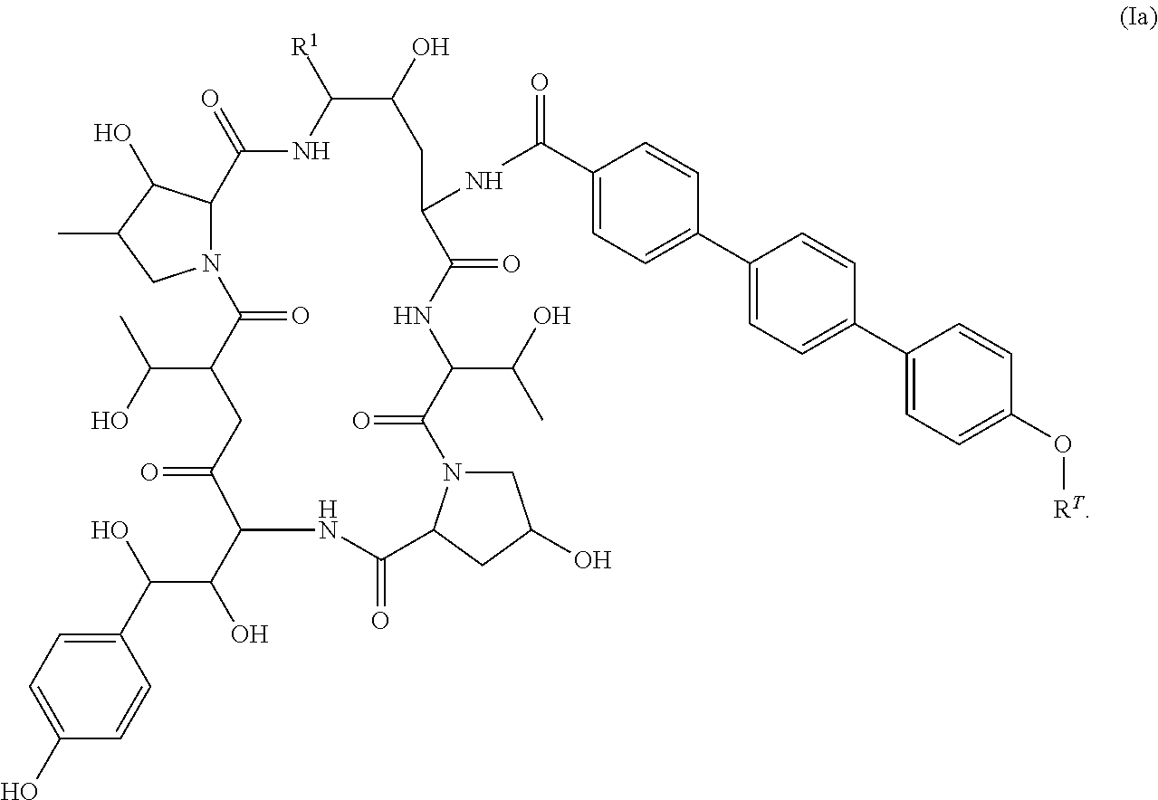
N12C(C(O)C(C)C1)C(=O)NC([R1])C(O)CC(NC(C1=CC=C(C3=CC=C(C4=CC=C(O[RT])C=C4)C=C3)C=C1)=O)C(=O)NC(C(O)C)C(=O)N1CC(O)CC1C(=O)NC(C(O)C(C1=CC=C(O)C=C1)O)C(=O)CC(C(O)C)C2=O
